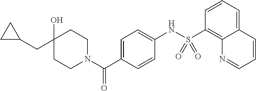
C(C1CC1)C1(O)CCN(C(C2=CC=C(NS(C3=C4C(=CC=C3)C=CC=N4)(=O)=O)C=C2)=O)CC1
